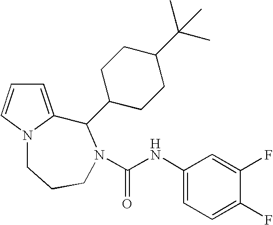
C1=C2N(C=C1)CCCN(C(NC1=CC=C(F)C(F)=C1)=O)C2C1CCC(C(C)(C)C)CC1
